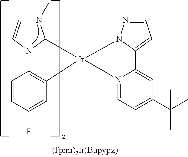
C1=CC(F)=CC2=C1N1C(N(C)C=C1)[Ir]21N2=CC=C(C(C)(C)C)C=C2C2=CC=NN12
